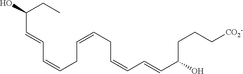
C(C=CC=CCC=CCC=CC=CC(CCC[CO2-])O)(CC)O
